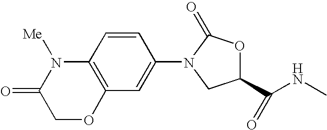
C1(=O)COC2=C(N1[Me])C=CC(N1C(=O)OC(C(NC)=O)C1)=C2
